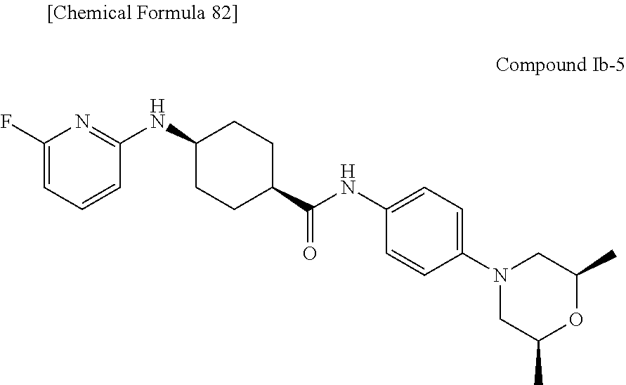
C1(NC2CCC(C(NC3=CC=C(N4CC(C)OC(C)C4)C=C3)=O)CC2)=NC(F)=CC=C1
